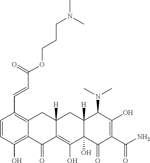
C1=CC(O)=C2C(=C1C=CC(OCCCN(C)C)=O)CC1([H])C(=C(O)C3(O)C([H])(C1)C(N(C)C)C(O)=C(C(N)=O)C3=O)C2=O
